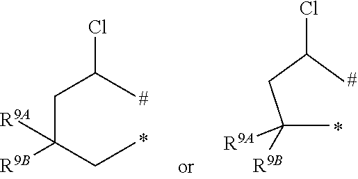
CC(CC(C)Cl)([R9A])[R9B].C(C(CC)([R9A])[R9B])C(C)Cl
